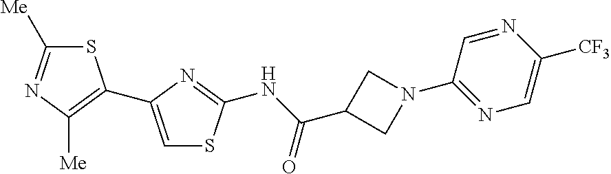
S1C([Me])=NC([Me])=C1C1=CSC(NC(C2CN(C3=NC=C([CF3])N=C3)C2)=O)=N1
